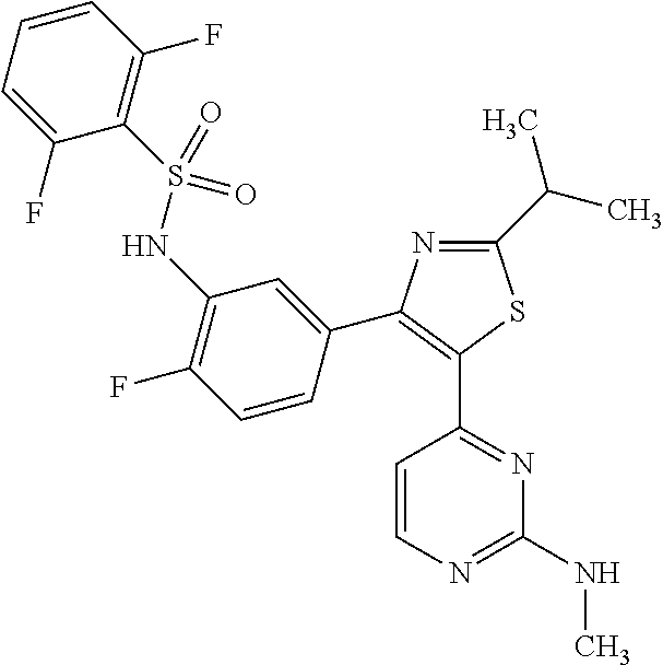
C1=CC(F)=C(S(NC2=C(F)C=CC(C3=C(C4=NC(NC)=NC=C4)SC(C(C)C)=N3)=C2)(=O)=O)C(F)=C1
